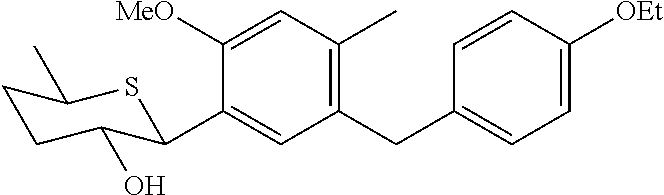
C1([MeO])=CC(C)=C(CC2=CC=C([OEt])C=C2)C=C1C1C(O)CCC(C)S1
